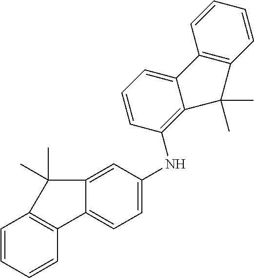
C1=CC=CC2=C1C(C)(C)C1=CC(NC3=C4C(=CC=C3)C3=C(C=CC=C3)C4(C)C)=CC=C21
